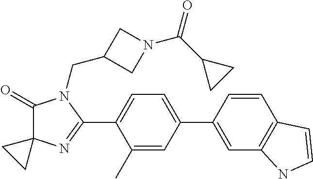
C1(=O)C2(N=C(C3=CC=C(C4=CC5=C(C=C4)C=CN5)C=C3C)N1CC1CN(C(C3CC3)=O)C1)CC2
